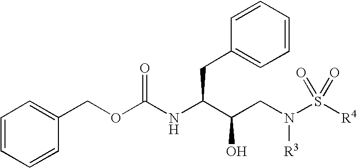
O(C(NC(C(CN(S([R4])(=O)=O)[R3])O)CC1=CC=CC=C1)=O)CC1=CC=CC=C1
